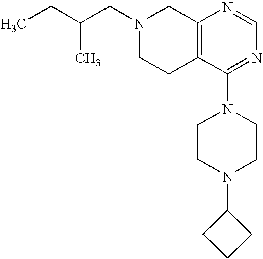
C(CC)(CN1CCC2=C(C1)N=CN=C2N1CCN(C2CCC2)CC1)C
